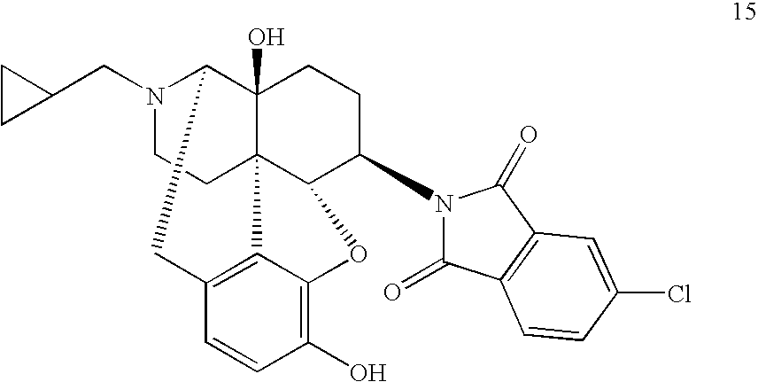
N1(CC2CC2)CCC23C4(O)C1CC1=C2C(=C(O)C=C1)OC3C(N1C(=O)C2=C(C1=O)C=C(Cl)C=C2)CC4
